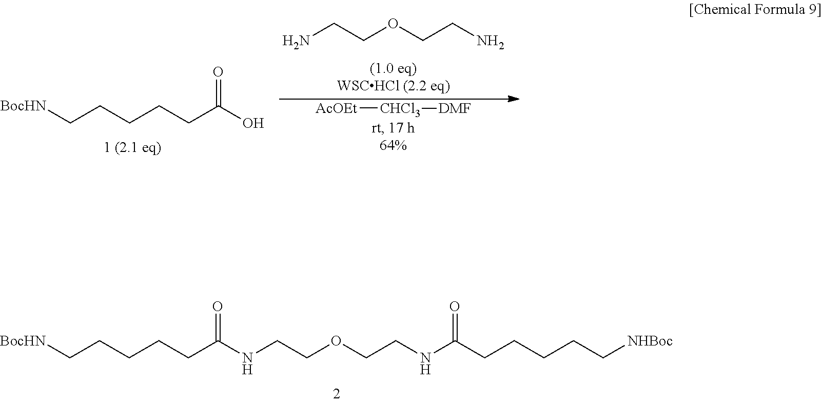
NCCOCCN.[AcOEt][CHCl3][DMF].[BocHN]CCCCCC(O)=O.[BocHN]CCCCCC(NCCOCCNC(CCCCC[NHBoc])=O)=O
